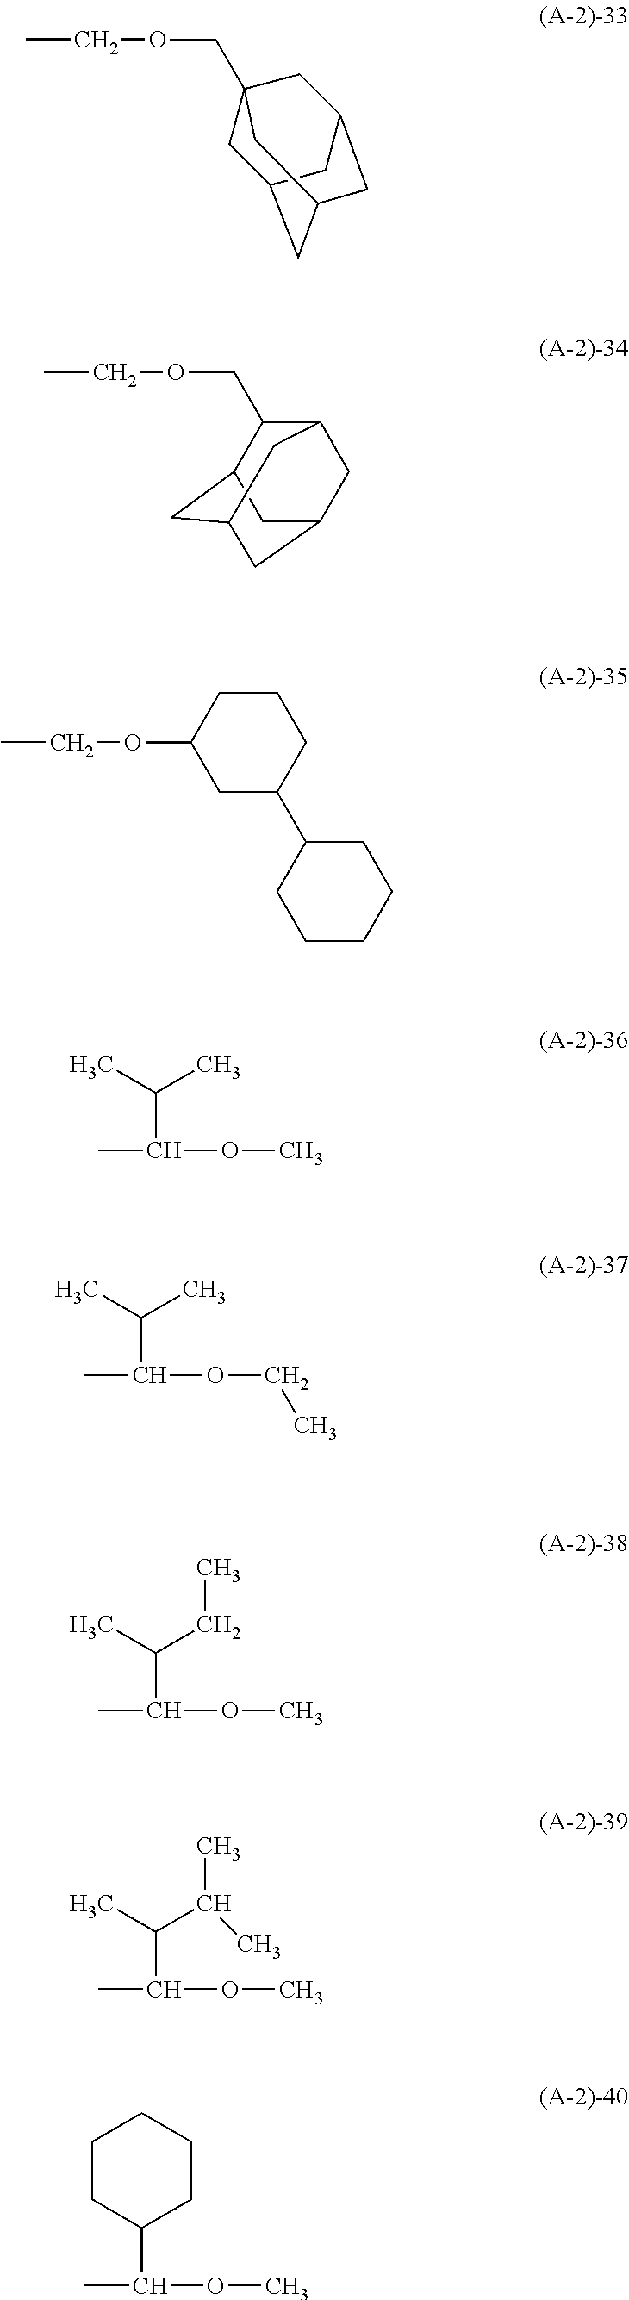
CCOCC12CC3CC(CC(C1)C3)C2.CCOCC1C2CC3CC(CC1C3)C2.CCOC1CC(C2CCCCC2)CCC1.CC(OC)C(C)C.CC(OCC)C(C)C.CC(OC)C(C)CC.CC(OC)C(C)C(C)C.CC(OC)C1CCCCC1
